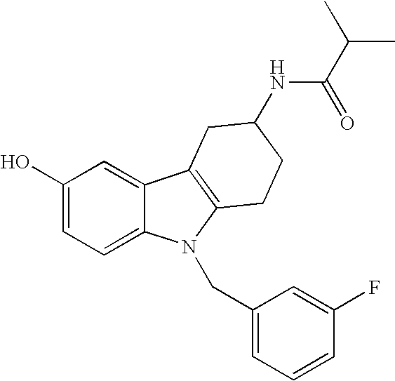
C1(O)=CC=C2C(=C1)C1=C(N2CC2=CC=CC(F)=C2)CCC(NC(=O)C(C)C)C1
